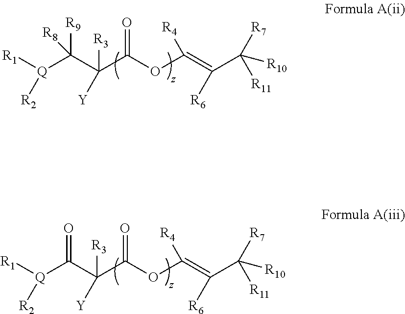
[Q](C([R9])([R8])C(C(OC(=C(C([R10])([R7])[R11])[R6])[R4])=O)([R3])[Y])([R1])[R2].[Q](C(=O)C(C(OC(=C(C([R10])([R7])[R11])[R6])[R4])=O)([R3])[Y])([R1])[R2]
